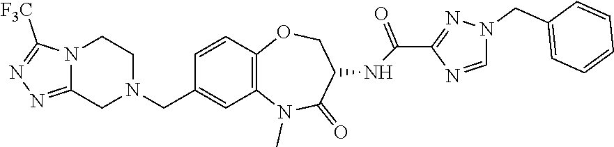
C12=C(N(C)C(=O)C(NC(C3=NN(CC4=CC=CC=C4)C=N3)=O)CO1)C=C(CN1CCN3C(=NN=C3[F3C])C1)C=C2
